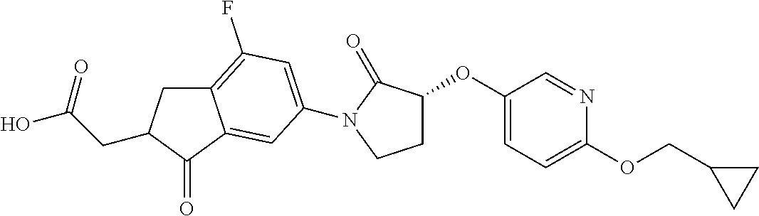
C12=C(F)C=C(N3C(=O)C(OC4=CC=C(OCC5CC5)N=C4)CC3)C=C1C(=O)C(CC(=O)O)C2
